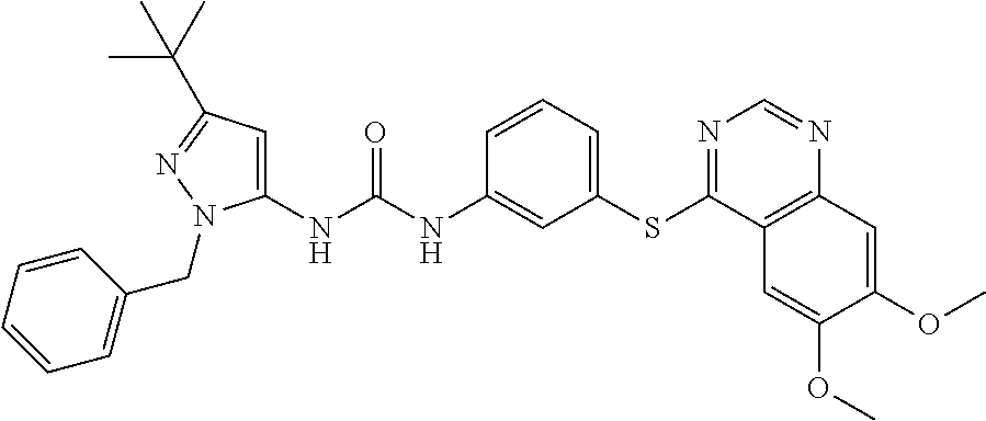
C1(NC(NC2=CC(SC3=NC=NC4=C3C=C(OC)C(OC)=C4)=CC=C2)=O)=CC(C(C)(C)C)=NN1CC1=CC=CC=C1
